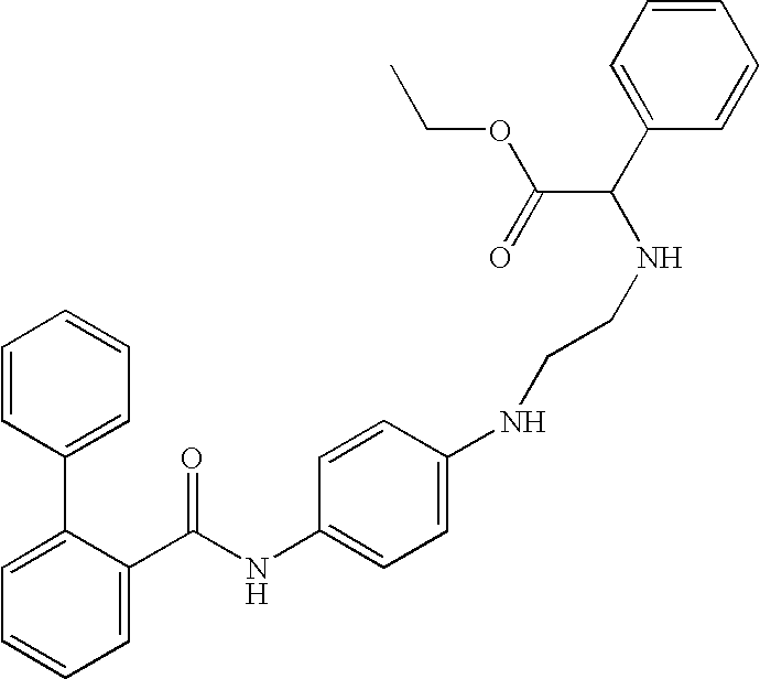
C1=C(C(NC2=CC=C(NCCNC(C3=CC=CC=C3)C(=O)OCC)C=C2)=O)C(C2=CC=CC=C2)=CC=C1
